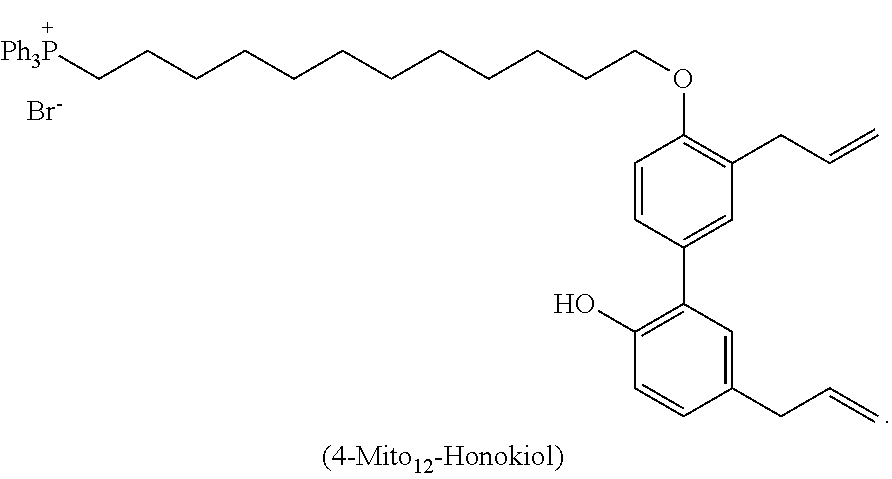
[Ph3P]CCCCCCCCCCCCOC1=C(CC=C)C=C(C2=C(O)C=CC(CC=C)=C2)C=C1.[Br-]
